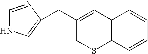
C1(CC2=CNC=N2)=CC2=C(SC1)C=CC=C2
